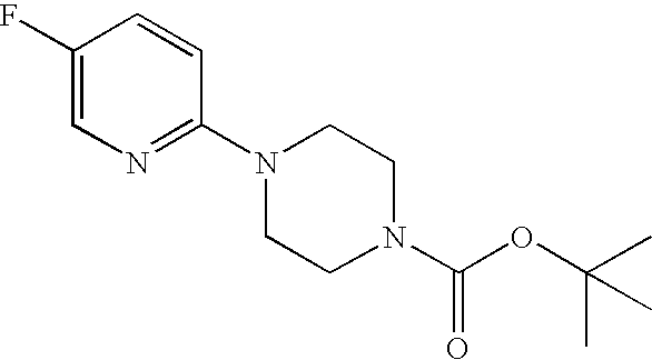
C1(F)=CN=C(N2CCN(C(OC(C)(C)C)=O)CC2)C=C1
